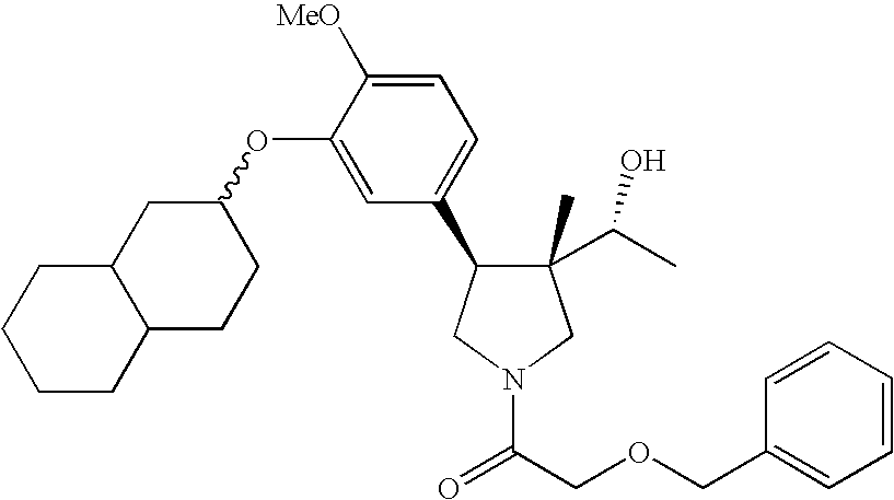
C1(C)(C(C)O)C(C2=CC=C([MeO])C(OC3CC4C(CC3)CCCC4)=C2)CN(C(=O)COCC2=CC=CC=C2)C1
